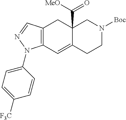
C12=C(C=C3C(C(=O)[MeO])(C1)CN([Boc])CC3)N(C1=CC=C([F3C])C=C1)N=C2
